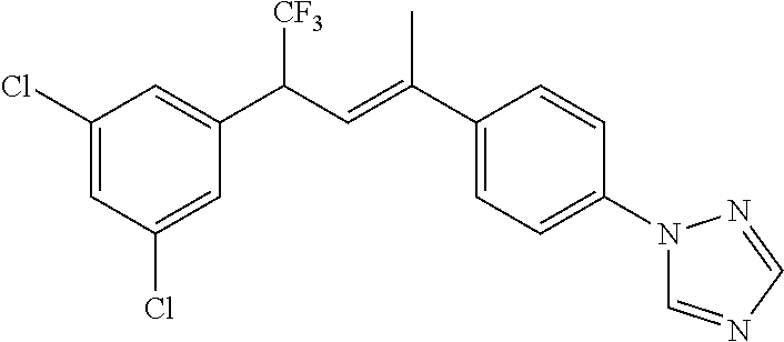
C1(C(C=C(C2=CC=C(N3C=NC=N3)C=C2)C)[CF3])=CC(Cl)=CC(Cl)=C1
